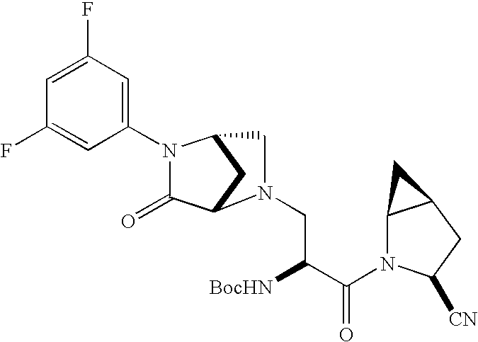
C1(N2C(=O)C3CC2CN3CC([BocHN])C(=O)N2C3C(CC2[CN])C3)=CC(F)=CC(F)=C1
